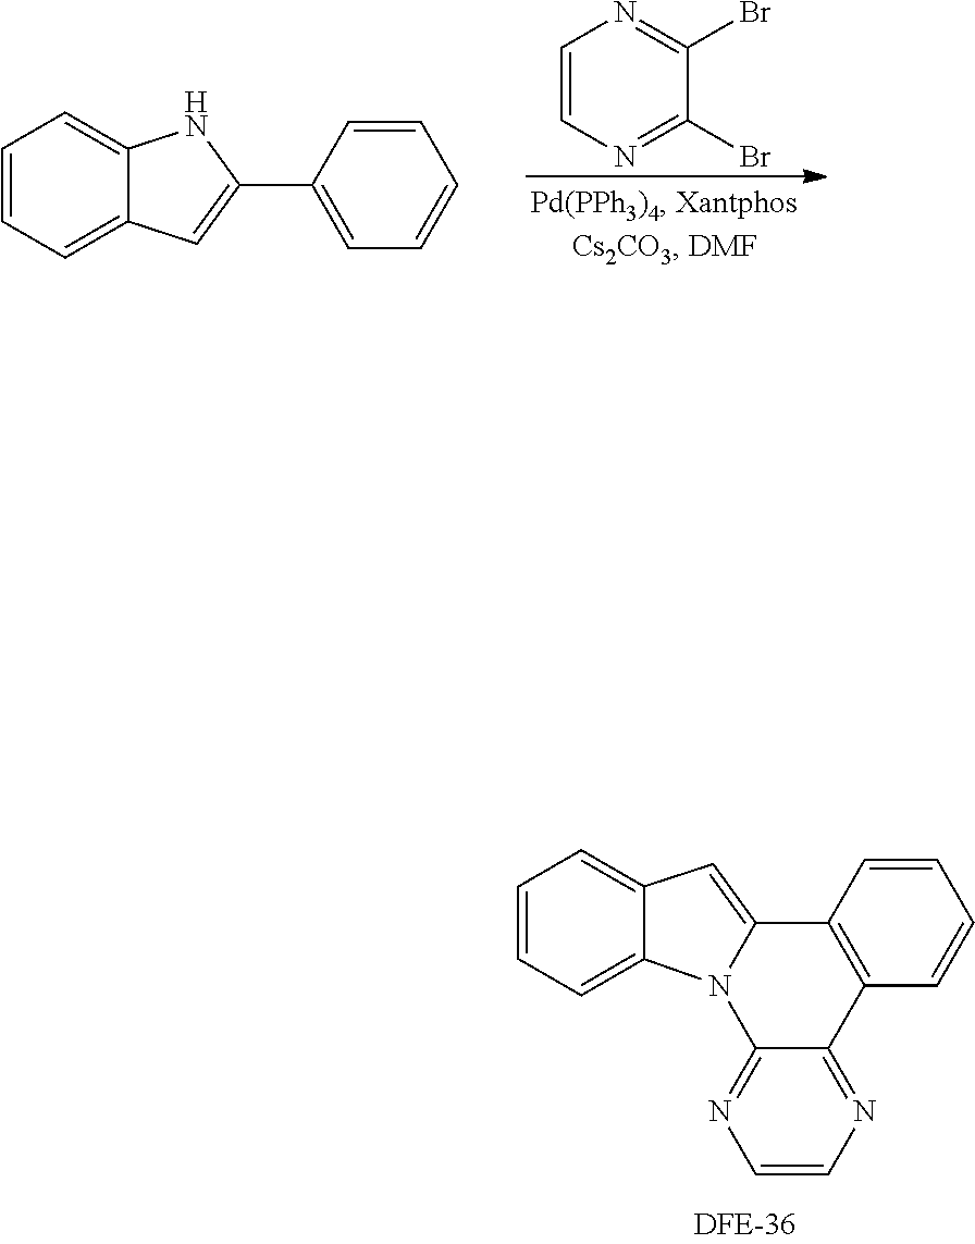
C1=CN=C(Br)C(Br)=N1.C1=CC(C2=CC3=CC=CC=C3N2)=CC=C1.C12=NC=CN=C1N1C3=CC=CC=C3C=C1C1=C2C=CC=C1
